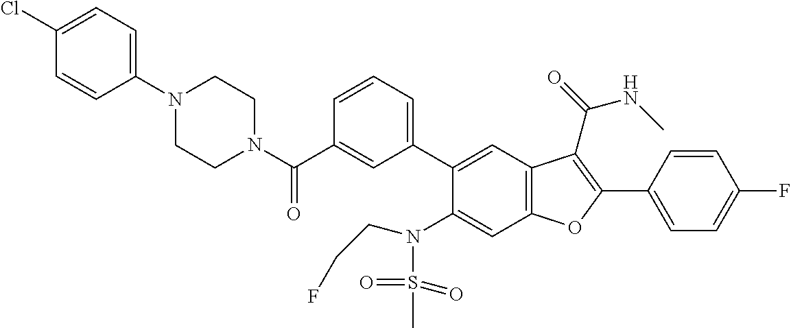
C1=CC=C(C2=CC3=C(C=C2N(S(C)(=O)=O)CCF)OC(C2=CC=C(F)C=C2)=C3C(NC)=O)C=C1C(N1CCN(C2=CC=C(Cl)C=C2)CC1)=O
